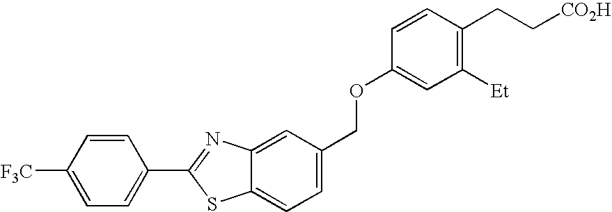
C1([F3C])=CC=C(C2=NC3=CC(COC4=CC([Et])=C(CC[CO2H])C=C4)=CC=C3S2)C=C1
